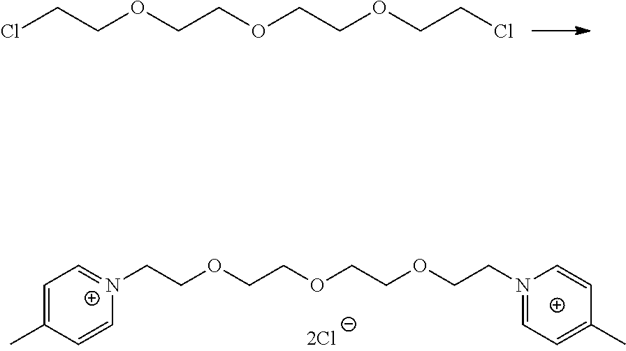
ClCCOCCOCCOCCCl.C1=C(C)C=C[N+](CCOCCOCCOCCN2=CC=C(C)C=C2)=C1
